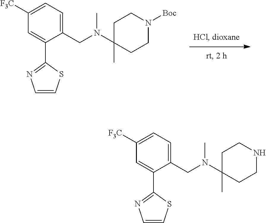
C1C(C)(N(CC2=CC=C([F3C])C=C2C2=NC=CS2)C)CCN([Boc])C1.C1C(C)(N(CC2=CC=C([F3C])C=C2C2=NC=CS2)C)CCNC1
